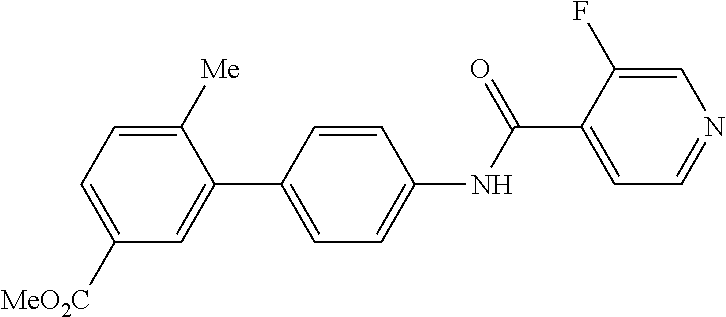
C1([MeO2C])=CC=C([Me])C(C2=CC=C(NC(C3=CC=NC=C3F)=O)C=C2)=C1
